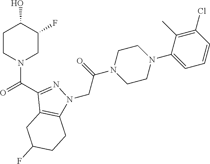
C(C(N1CCN(C2=CC=CC(Cl)=C2C)CC1)=O)N1C2=C(C(C(N3CC(F)C(O)CC3)=O)=N1)CC(F)CC2
